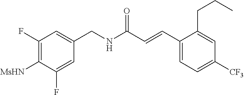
C1(F)=C([MsHN])C(F)=CC(CNC(C=CC2=CC=C([CF3])C=C2CCC)=O)=C1
